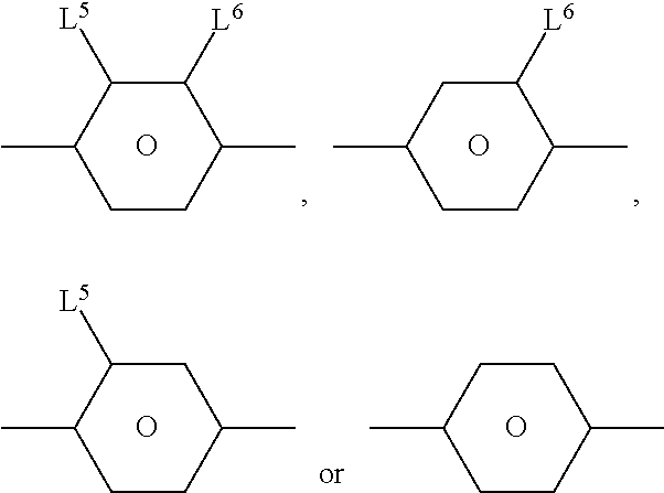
C1(C)CCC(C)C([L6])C1[L5].C1(C)CCC(C)C([L6])C1.O.O.C1(C)CCC(C)CC1[L5].C1(C)CCC(C)CC1.O.O
